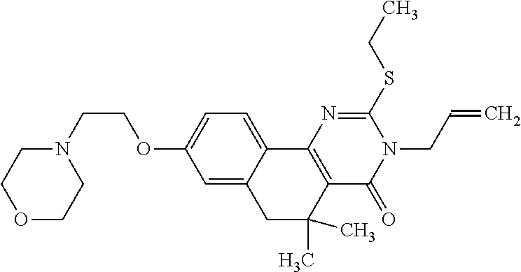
C1C(C)(C)C2=C(C3=CC=C(OCCN4CCOCC4)C=C13)N=C(SCC)N(CC=C)C2=O
